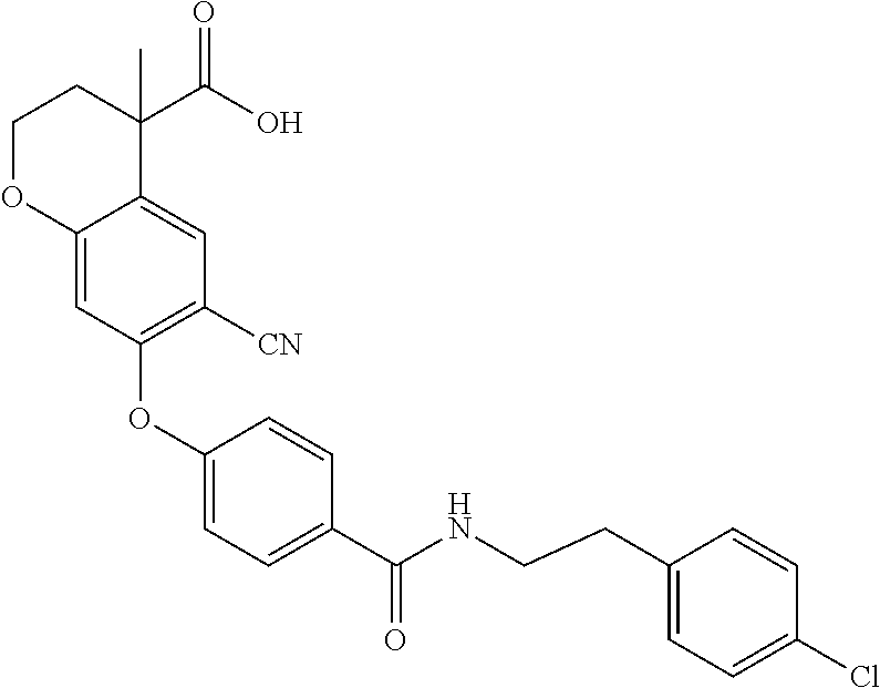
C1OC2=CC(OC3=CC=C(C(NCCC4=CC=C(Cl)C=C4)=O)C=C3)=C([CN])C=C2C(C(O)=O)(C)C1
